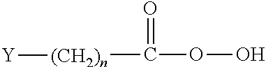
[(CH2)n](C(=O)OO)[Y]
